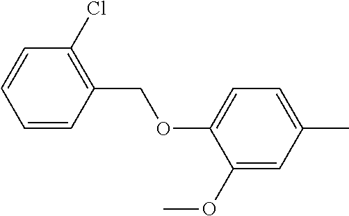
C1=CC(COC2=CC=C(C)C=C2OC)=C(Cl)C=C1
